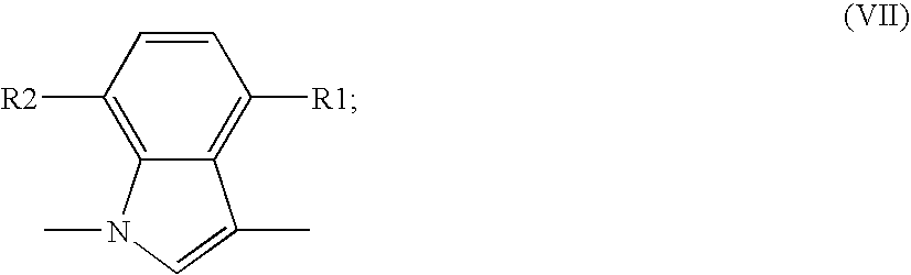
C1([R2])=C2C(=C([R1])C=C1)C(C)=CN2C
